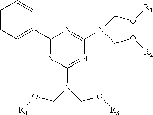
C1=CC=C(C2=NC(N(CO[R3])CO[R4])=NC(N(CO[R1])CO[R2])=N2)C=C1
